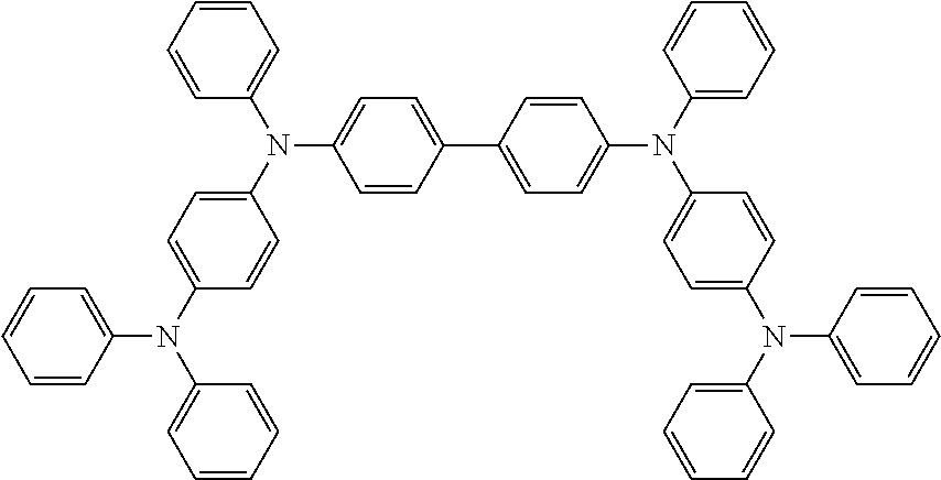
C1(C2=CC=C(N(C3=CC=CC=C3)C3=CC=C(N(C4=CC=CC=C4)C4=CC=CC=C4)C=C3)C=C2)=CC=C(N(C2=CC=CC=C2)C2=CC=C(N(C3=CC=CC=C3)C3=CC=CC=C3)C=C2)C=C1
